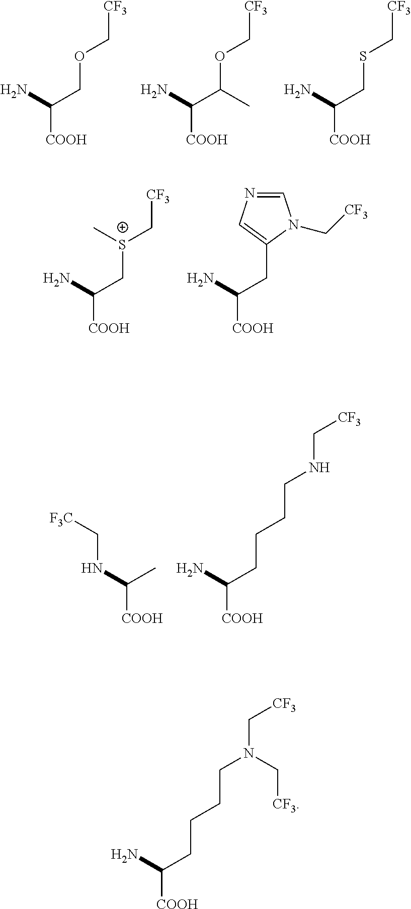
C([COOH])(N)COC[CF3].C([COOH])(N)C(OC[CF3])C.C([COOH])(N)CSC[CF3].C([COOH])(N)C[S+](C[CF3])C.C([COOH])(N)CC1=CN=CN1C[CF3].C([COOH])(NC[F3C])C.C([COOH])(N)CCCCNC[CF3].C([COOH])(N)CCCCN(C[CF3])C[CF3]
